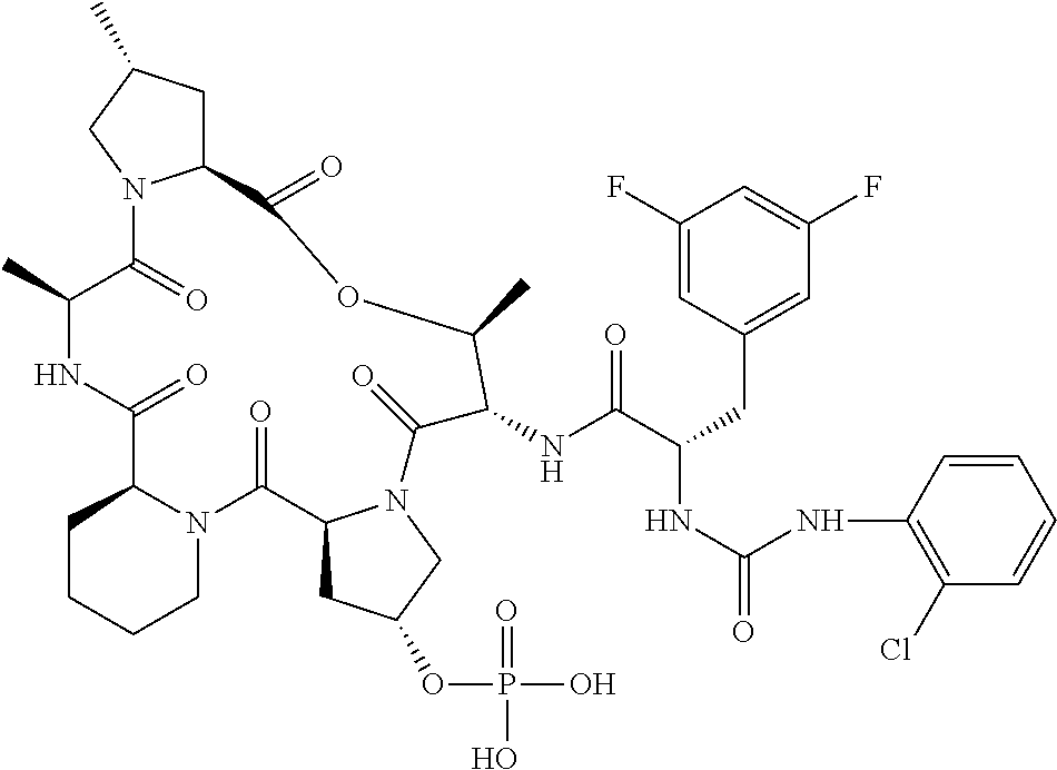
C1CCCN2C1C(=O)NC(C)C(=O)N1C(CC(C)C1)C(=O)OC(C)C(NC(C(CC1=CC(F)=CC(F)=C1)NC(=O)NC1=C(Cl)C=CC=C1)=O)C(=O)N1C(C2=O)CC(OP(O)(=O)O)C1
